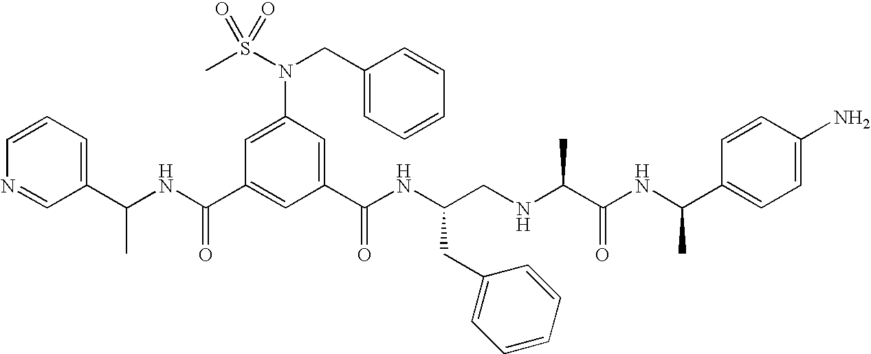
C1(C(NC(C2=CC(C(NC(CNC(C(NC(C3=CC=C(N)C=C3)C)=O)C)CC3=CC=CC=C3)=O)=CC(N(S(C)(=O)=O)CC3=CC=CC=C3)=C2)=O)C)=CC=CN=C1
